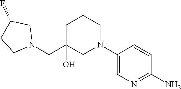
C1(N)=NC=C(N2CCCC(CN3CC(F)CC3)(O)C2)C=C1
